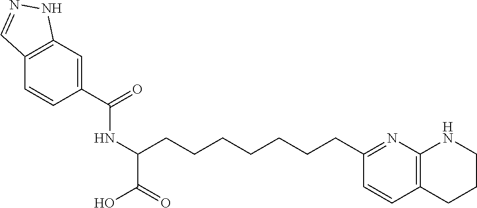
C1(C(=O)NC(C(=O)O)CCCCCCCC2=NC3=C(C=C2)CCCN3)=CC2=C(C=C1)C=NN2
